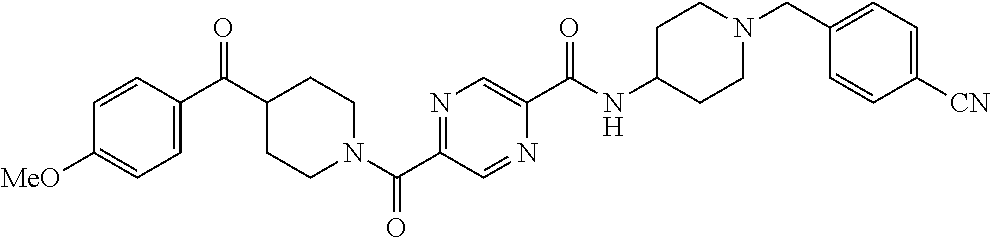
C1=CC(C(C2CCN(C(C3=NC=C(C(NC4CCN(CC5=CC=C([CN])C=C5)CC4)=O)N=C3)=O)CC2)=O)=CC=C1[MeO]
